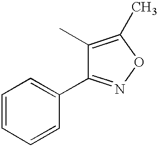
C1=CC=CC(C2=NOC(C)=C2C)=C1
